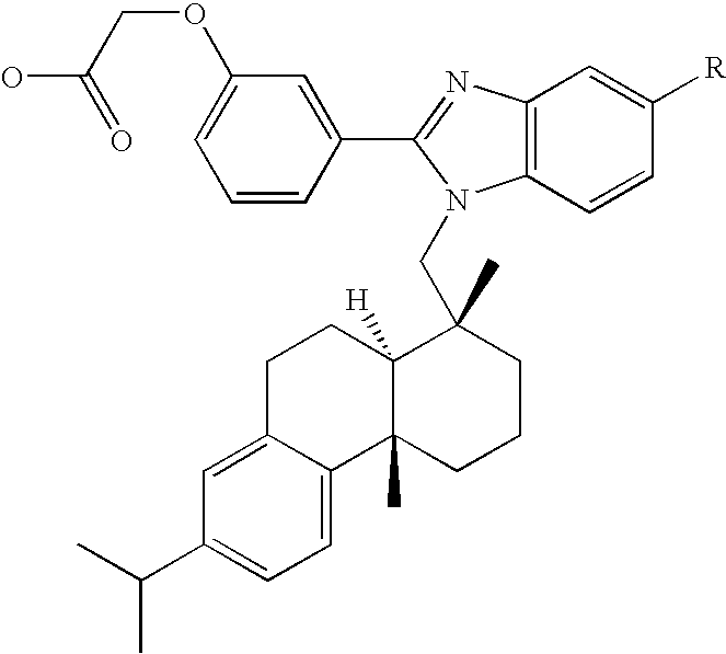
C12=C(C=CC([R])=C1)N(CC1(C)C3([H])C(C)(CCC1)C1=CC=C(C(C)C)C=C1CC3)C(C1=CC(OCC(=O)O)=CC=C1)=N2
